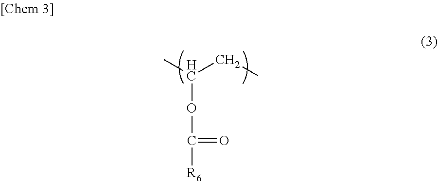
CC(CC)OC([R6])=O
